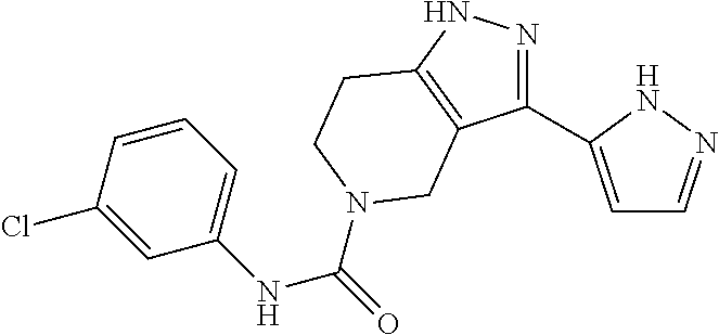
N1=C(C2=CC=NN2)C2=C(N1)CCN(C(=O)NC1=CC=CC(Cl)=C1)C2
